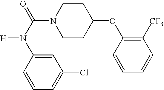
ClC1=CC=CC(N([H])C(=O)N2CCC(OC3=C([CF3])C=CC=C3)CC2)=C1
